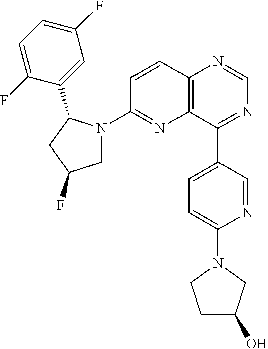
C12=C(C(C3=CC=C(N4CC(O)CC4)N=C3)=NC=N1)N=C(N1CC(F)CC1C1=CC(F)=CC=C1F)C=C2
